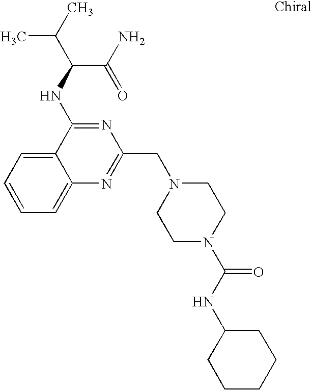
C1=CC=C2C(=C1)C(NC(C(=O)N)C(C)C)=NC(CN1CCN(C(NC3CCCCC3)=O)CC1)=N2
